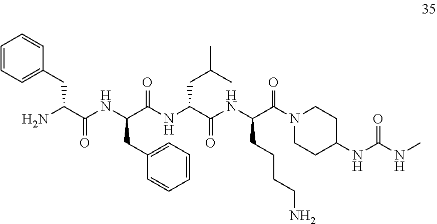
C1=CC=C(CC(C(NC(C(NC(C(NC(C(N2CCC(NC(NC)=O)CC2)=O)CCCCN)=O)CC(C)C)=O)CC2=CC=CC=C2)=O)N)C=C1
